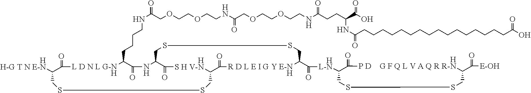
[HH-G T N E-N]C1C(=O)[L D N L G-NH]C(CCCCNC(COCCOCCNC(COCCOCCNC(=O)CCC(C(=O)O)NC(CCCCCCCCCCCCCCCCC(O)=O)=O)=O)=O)C(=O)NC2C(=O)[HS H V-N]C(CSSC1)C(=O)[R D L E I G Y E-NH]C(C([HL-N]C1C(=O)[HP D    G F Q L V A Q R R-N]C(C(=O)[E-OH])CSSC1)=O)CSSC2
